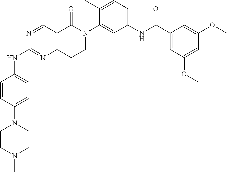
N1=CC2=C(N=C1NC1=CC=C(N3CCN(C)CC3)C=C1)CCN(C1=CC(NC(C3=CC(OC)=CC(OC)=C3)=O)=CC=C1C)C2=O
